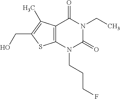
C12=C(N(CCCF)C(=O)N(CC)C1=O)SC(CO)=C2C
